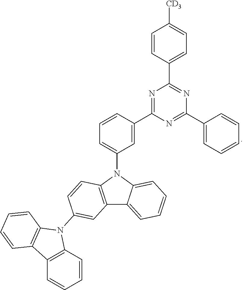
C12=C(N(C3=CC=CC(C4=NC(C5=CC=C([CD3])C=C5)=NC(C5=CC=CC=C5)=N4)=C3)C3=CC=CC=C13)C=CC(N1C3=C(C=CC=C3)C3=C1C=CC=C3)=C2
